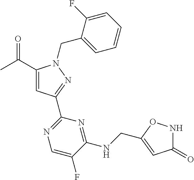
CC(=O)C1=CC(C2=NC=C(F)C(NCC3=CC(=O)NO3)=N2)=NN1CC1=CC=CC=C1F
